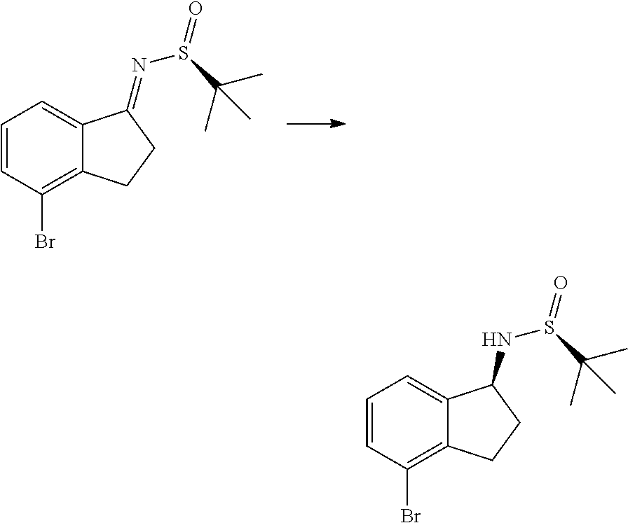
C1=CC(Br)=C2C(=C1)C(=NS(=O)C(C)(C)C)CC2.C1=CC(Br)=C2C(=C1)C(NS(=O)C(C)(C)C)CC2
